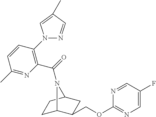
C1C2C(COC3=NC=C(F)C=N3)CC(C1)N2C(=O)C1=C(N2N=CC(C)=C2)C=CC(C)=N1
